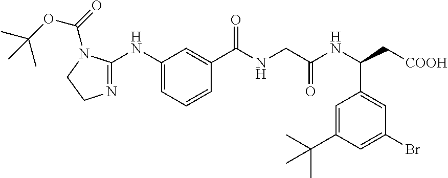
C1=C(C(C)(C)C)C=C(Br)C=C1C(NC(CNC(C1=CC(NC2=NCCN2C(=O)OC(C)(C)C)=CC=C1)=O)=O)C[COOH]
